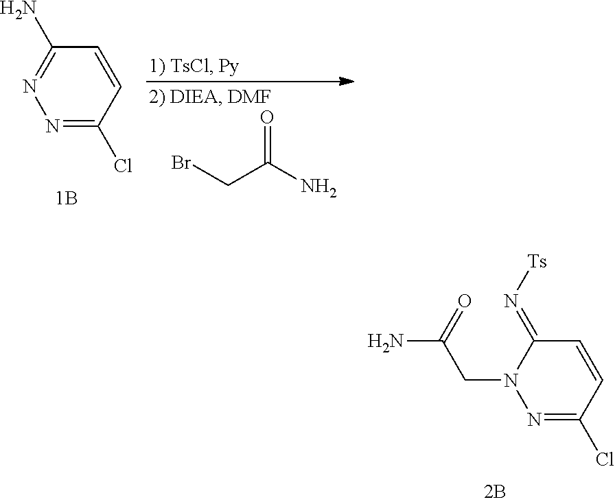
C1(Cl)=NN(CC(N)=O)C(=N[Ts])C=C1.C1(Cl)=NN=C(N)C=C1.C(CBr)(=O)N
